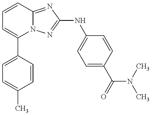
C1(C2=CC=C(C)C=C2)=CC=CC2=NC(NC3=CC=C(C(=O)N(C)C)C=C3)=NN12
